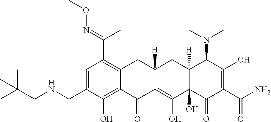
C1=C(CNCC(C)(C)C)C(O)=C2C(=C1C(=NOC)C)CC1([H])C(=C(O)C3(O)C([H])(C1)C(N(C)C)C(O)=C(C(N)=O)C3=O)C2=O
